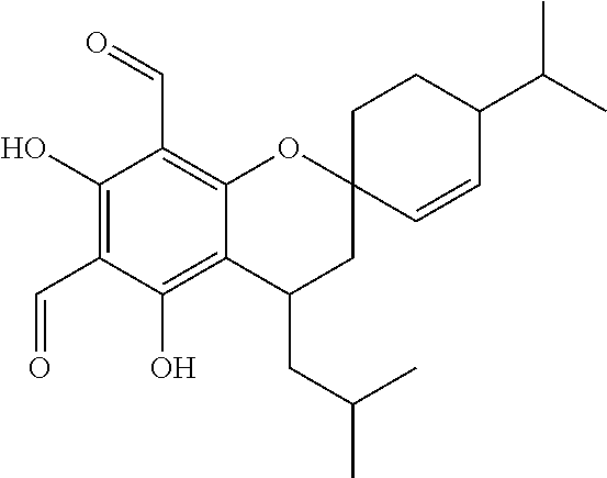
C12=C(C=O)C(O)=C(C=O)C(O)=C1C(CC(C)C)CC1(O2)C=CC(C(C)C)CC1
